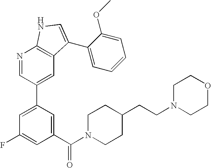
C1(C(N2CCC(CCN3CCOCC3)CC2)=O)=CC(C2=CC3=C(N=C2)NC=C3C2=CC=CC=C2OC)=CC(F)=C1
